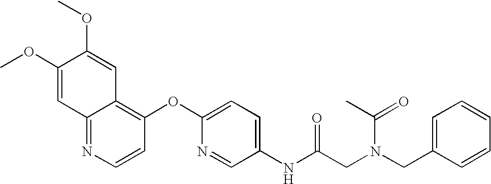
COC1=CC2=NC=CC(OC3=CC=C(NC(CN(CC4=CC=CC=C4)C(C)=O)=O)C=N3)=C2C=C1OC
